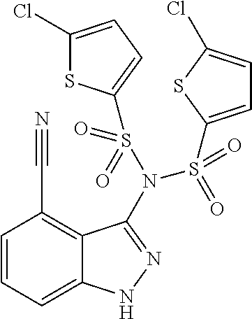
C1=C2C(=C(C#N)C=C1)C(N(S(=O)(C1=CC=C(Cl)S1)=O)S(=O)(=O)C1=CC=C(Cl)S1)=NN2
